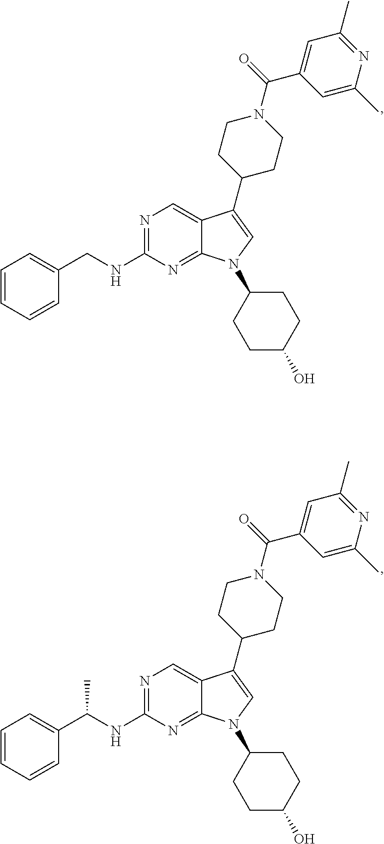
N1=C(NCC2=CC=CC=C2)N=C2C(=C1)C(C1CCN(C(=O)C3=CC(C)=NC(C)=C3)CC1)=CN2C1CCC(O)CC1.N1=C(NC(C2=CC=CC=C2)C)N=C2C(=C1)C(C1CCN(C(=O)C3=CC(C)=NC(C)=C3)CC1)=CN2C1CCC(O)CC1
